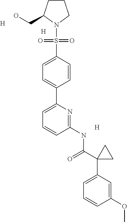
[H].[H].[H].C(NC1=NC(C2=CC=C(S(=O)(=O)N3CCCC3CO)C=C2)=CC=C1)(=O)C1(C2=CC=CC(OC)=C2)CC1
